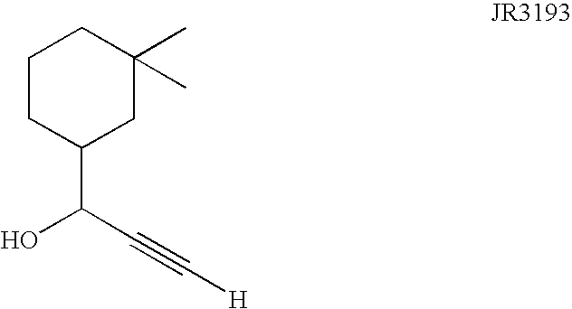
C1CC(C(C#C[H])O)CC(C)(C)C1
